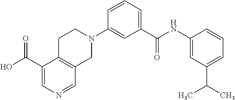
C1(C(O)=O)=CN=CC2=C1CCN(C1=CC(C(NC3=CC(C(C)C)=CC=C3)=O)=CC=C1)C2
